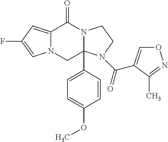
C12=CC(F)=CN1CC1(C3=CC=C(OC)C=C3)N(C2=O)CCN1C(=O)C1=CON=C1C
